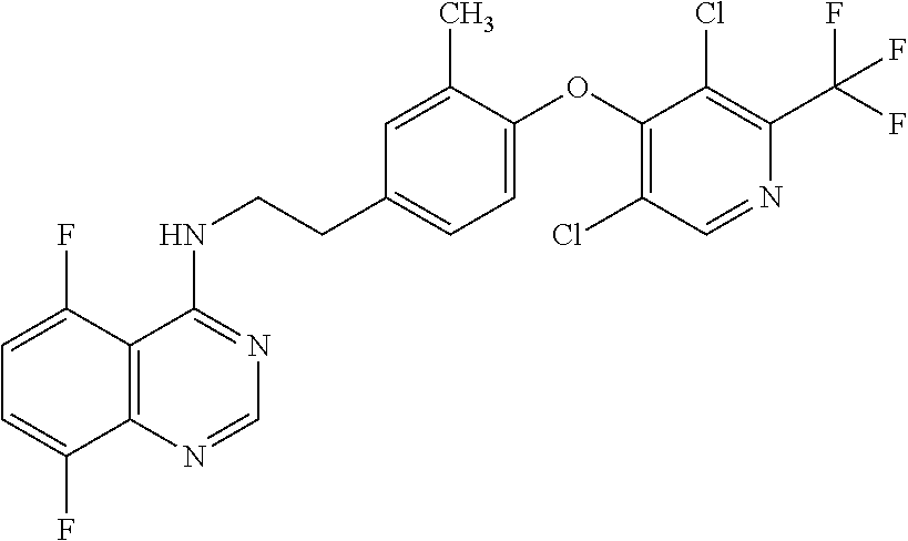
C1=C(F)C2=C(C(F)=C1)N=CN=C2NCCC1=CC=C(OC2=C(Cl)C=NC(C(F)(F)F)=C2Cl)C(C)=C1
